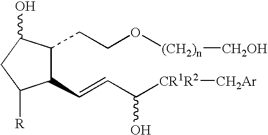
C1(C=CC([CR1R2][CH2Ar])O)C(CCO[(CH2)n][CH2OH])C(O)CC1[R]
